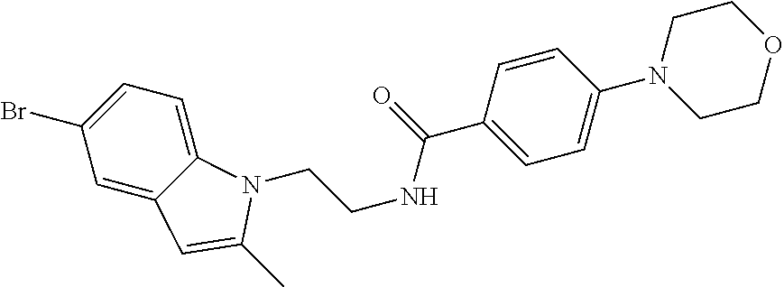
C1(Br)=CC=C2C(=C1)C=C(C)N2CCNC(=O)C1=CC=C(N2CCOCC2)C=C1
